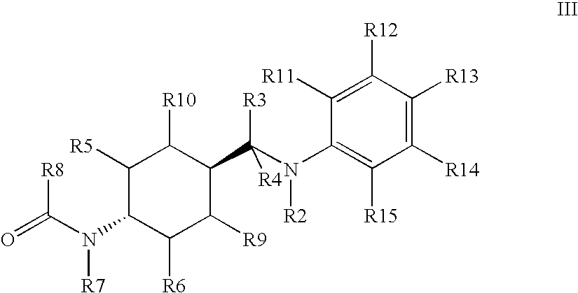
C1([R11])=C([R12])C([R13])=C([R14])C([R15])=C1N(C(C1C([R10])C([R5])C(N(C(=O)[R8])[R7])C([R6])C1[R9])([R3])[R4])[R2]
